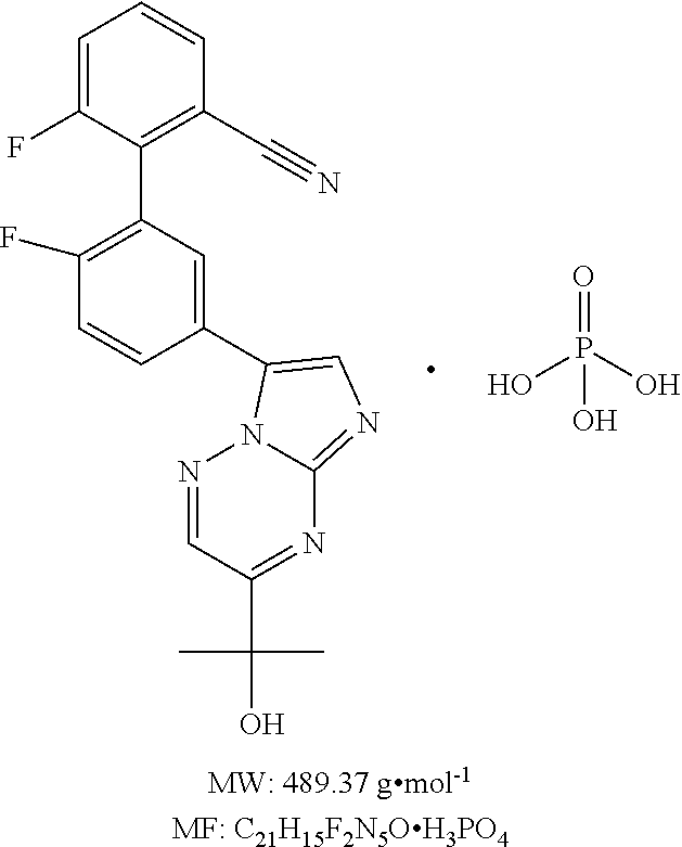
C1=C(F)C(C2=C(F)C=CC(C3=CN=C4N=C(C(C)(C)O)C=NN43)=C2)=C(C#N)C=C1.O=P(O)(O)O
